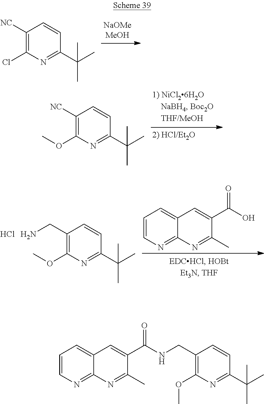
C1([NC])=C(Cl)N=C(C(C)(C)C)C=C1.C1([NC])=C(OC)N=C(C(C)(C)C)C=C1.C1=CN=C2C(=C1)C=C(C(=O)O)C(C)=N2.C1(CN)=C(OC)N=C(C(C)(C)C)C=C1.Cl.C1=CN=C2C(=C1)C=C(C(=O)NCC1=C(OC)N=C(C(C)(C)C)C=C1)C(C)=N2
